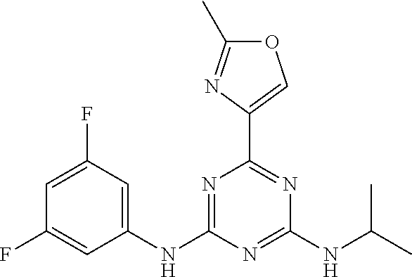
C1(C2=COC(C)=N2)=NC(NC(C)C)=NC(NC2=CC(F)=CC(F)=C2)=N1
